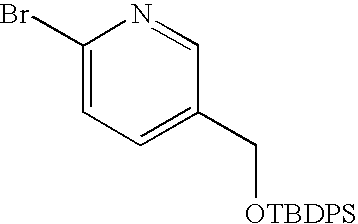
C1(Br)=CC=C(C[OTBDPS])C=N1
